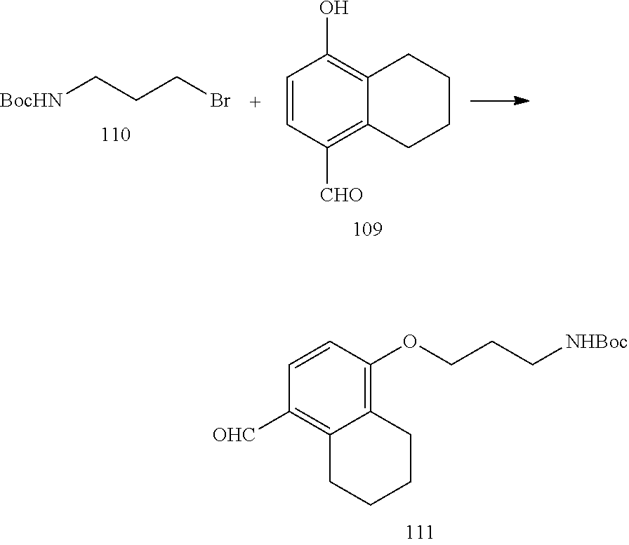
C12=C(OCCC[NHBoc])C=CC([OHC])=C1CCCC2.C1=CC([CHO])=C2C(=C1O)CCCC2.[BocHN]CCCBr
